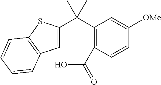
C1(C(C2=CC3=C(S2)C=CC=C3)(C)C)=C(C(=O)O)C=CC([OMe])=C1
